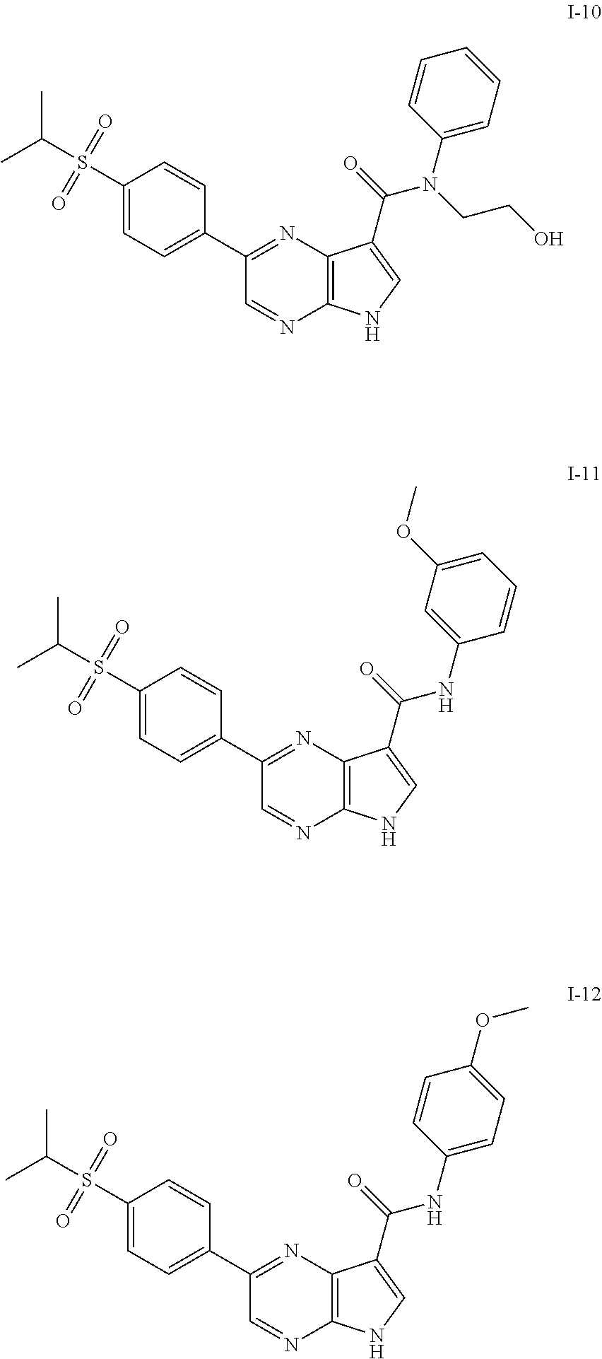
C1(S(C(C)C)(=O)=O)=CC=C(C2=NC3=C(N=C2)NC=C3C(=O)N(C2=CC=CC=C2)CCO)C=C1.C1(S(C(C)C)(=O)=O)=CC=C(C2=NC3=C(N=C2)NC=C3C(=O)NC2=CC(OC)=CC=C2)C=C1.C1(S(C(C)C)(=O)=O)=CC=C(C2=NC3=C(N=C2)NC=C3C(=O)NC2=CC=C(OC)C=C2)C=C1
